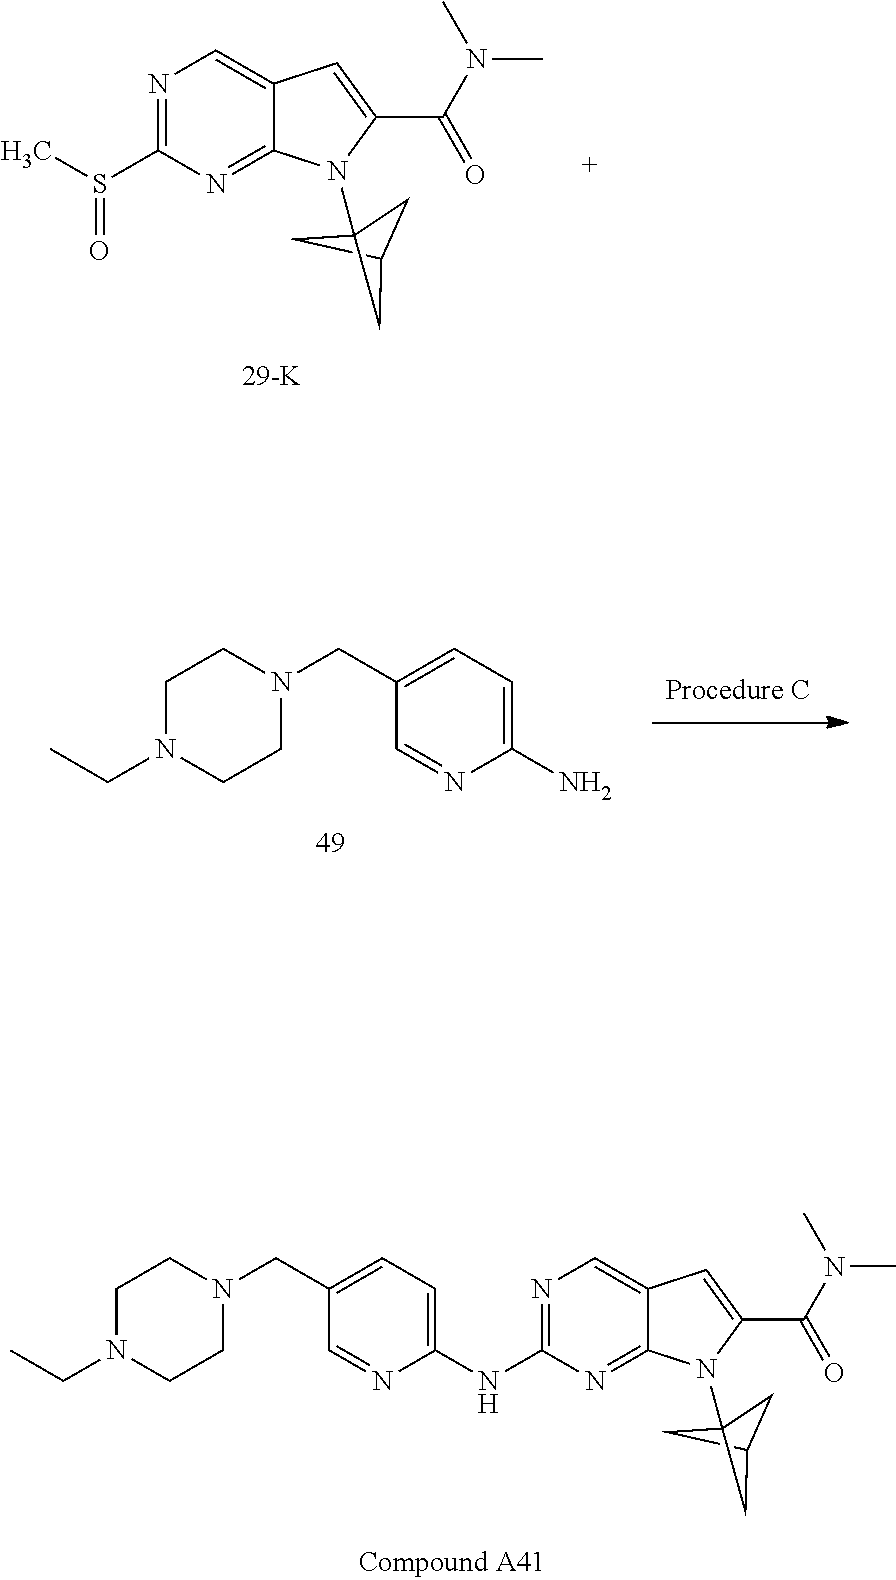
N1=C(S(C)=O)N=C2C(=C1)C=C(C(N(C)C)=O)N2C12CC(C1)C2.C1=C(NC2=NC=C3C(=N2)N(C24CC(C2)C4)C(C(N(C)C)=O)=C3)N=CC(CN2CCN(CC)CC2)=C1.C1=C(N)N=CC(CN2CCN(CC)CC2)=C1
